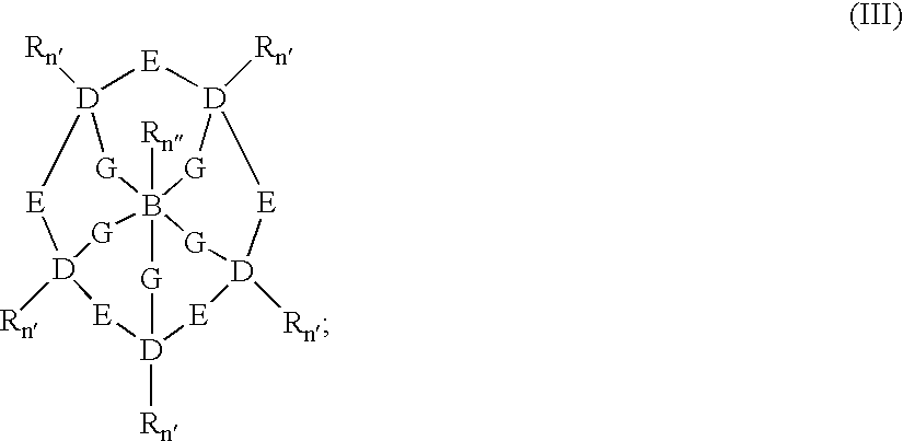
[D]12([Rn])[E][D]3([Rn])[G]B45([Rn])([G]1)[G][D]([Rn])([E]2)[E][D]([Rn])([G]4)[E][D]([Rn])([G]5)[E]3
